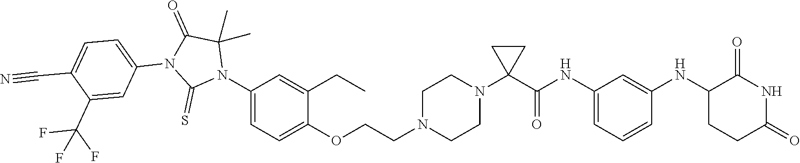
C1=C(NC(C2(N3CCN(CCOC4=CC=C(N5C(C)(C)C(=O)N(C6=CC=C(C#N)C(C(F)(F)F)=C6)C5=S)C=C4CC)CC3)CC2)=O)C=C(NC2CCC(=O)NC2=O)C=C1
